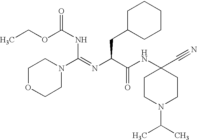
C1OCCN(C(=NC(C(NC2(C#N)CCN(C(C)C)CC2)=O)CC2CCCCC2)NC(=O)OCC)C1
